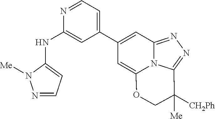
N1=CC=C(NC2=CC(C3=CC4=NN=C5N4C(=C3)OCC5([Me])[CH2Ph])=CC=N2)N1[Me]
